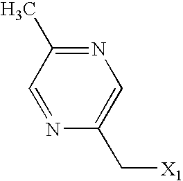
C1=NC(C[X1])=CN=C1C
